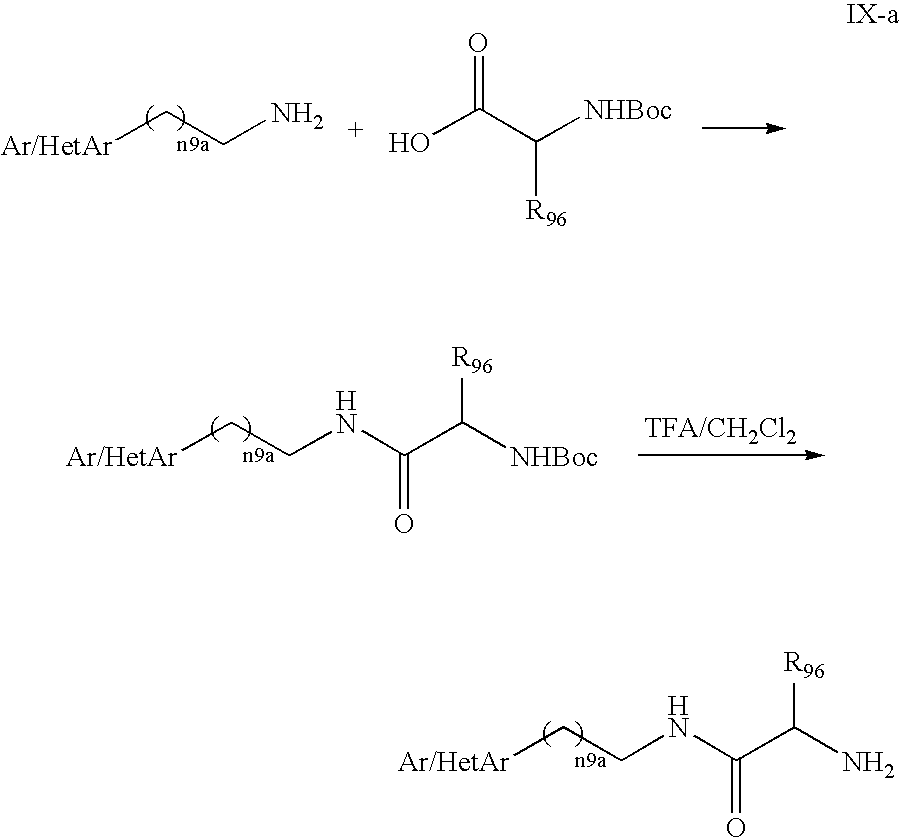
[Ar/HetAr]CCN.OC(C([NHBoc])[R96])=O.[Ar/HetAr]CCNC(C([NHBoc])[R96])=O.[Ar/HetAr]CCNC(C(N)[R96])=O
